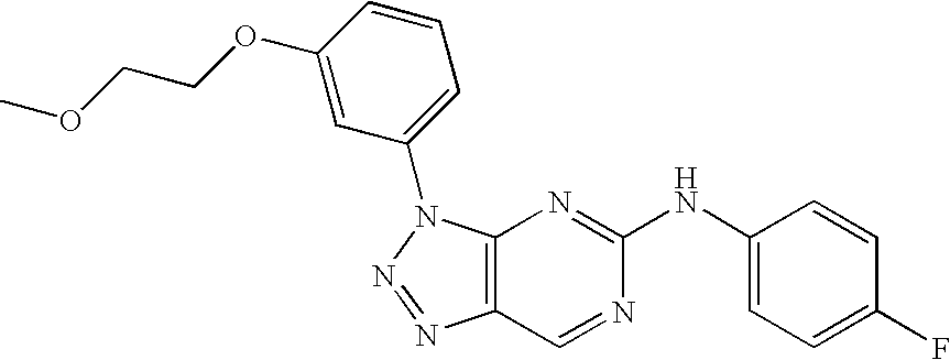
C12=C(N(C3=CC=CC(OCCOC)=C3)N=N1)N=C(NC1=CC=C(F)C=C1)N=C2
